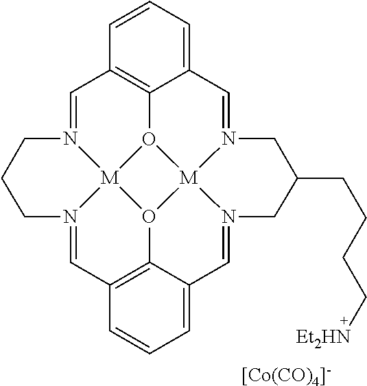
C1=N2[M]34O5C6=C1C=CC=C6C=N1[M]56O3C3=C(C=N4CCC2)C=CC=C3C=N6CC(CCCC[Et2HN])C1.[[Co(CO)4]-]
